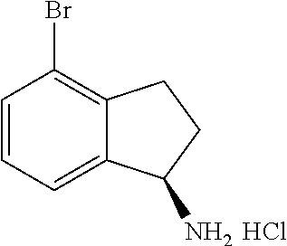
C1=CC=C2C(=C1Br)CCC2N.Cl
